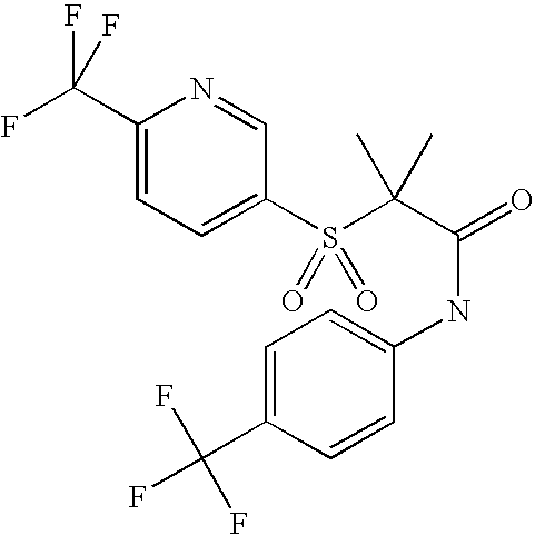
C1(C(F)(F)F)=CC=C(S(C(C(=O)NC2=CC=C(C(F)(F)F)C=C2)(C)C)(=O)=O)C=N1
